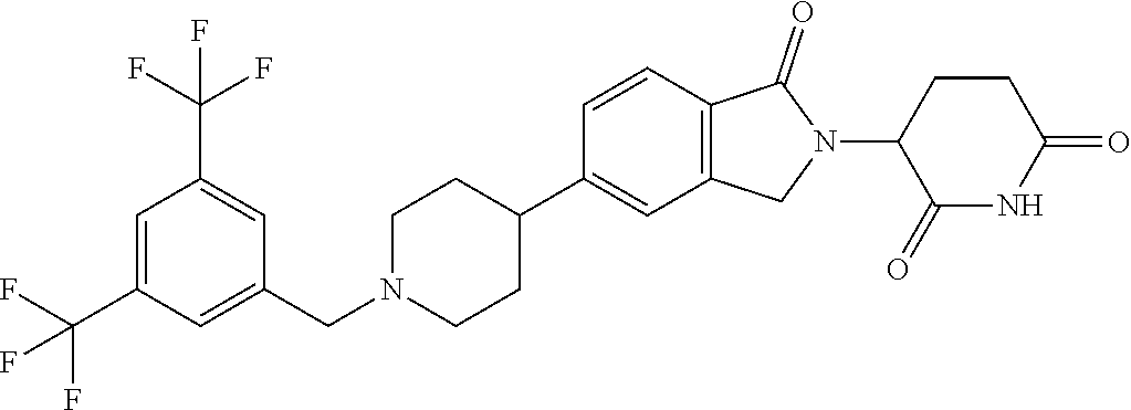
C1=CC2=C(C=C1C1CCN(CC3=CC(C(F)(F)F)=CC(C(F)(F)F)=C3)CC1)CN(C1C(=O)NC(=O)CC1)C2=O
